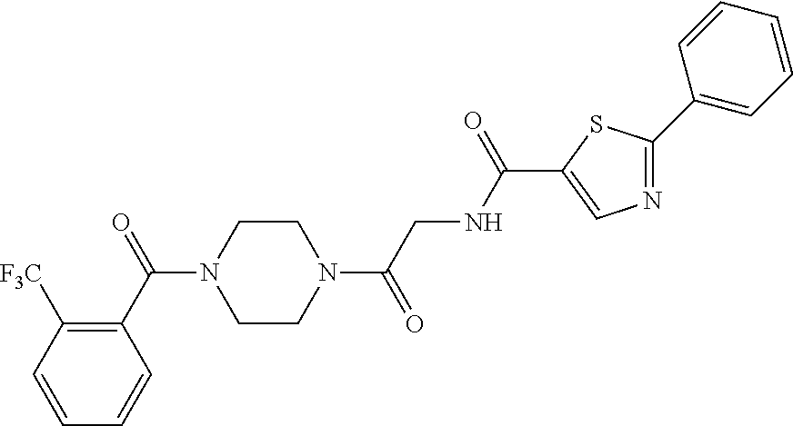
C1(C(N2CCN(C(=O)CNC(=O)C3=CN=C(C4=CC=CC=C4)S3)CC2)=O)=C([F3C])C=CC=C1
